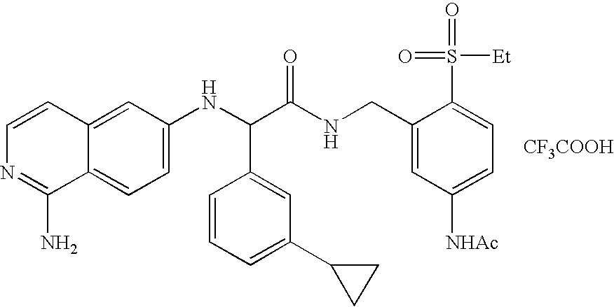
C1=C(NC(C(NCC2=CC([NHAc])=CC=C2S(=O)([Et])=O)=O)C2=CC(C3CC3)=CC=C2)C=C2C(=C1)C(N)=NC=C2.[CF3COOH]
